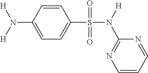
C1=CC(N([H])[H])=CC=C1S(N(C1=NC=CC=N1)[H])(=O)=O
